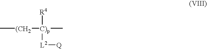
C[(CH2][C)p]([L2][Q])(C)[R4]
